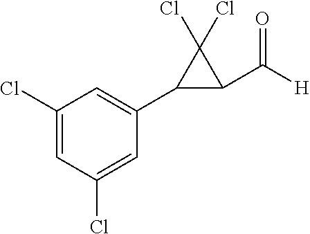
C1(Cl)=CC(Cl)=CC(C2C(C([H])=O)C2(Cl)Cl)=C1
